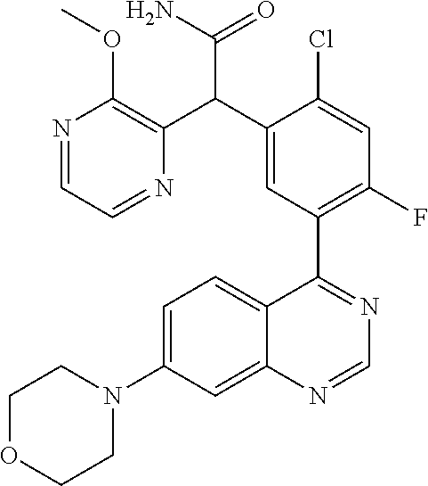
C12=CC(N3CCOCC3)=CC=C1C(C1=C(F)C=C(Cl)C(C(C3=C(OC)N=CC=N3)C(N)=O)=C1)=NC=N2
